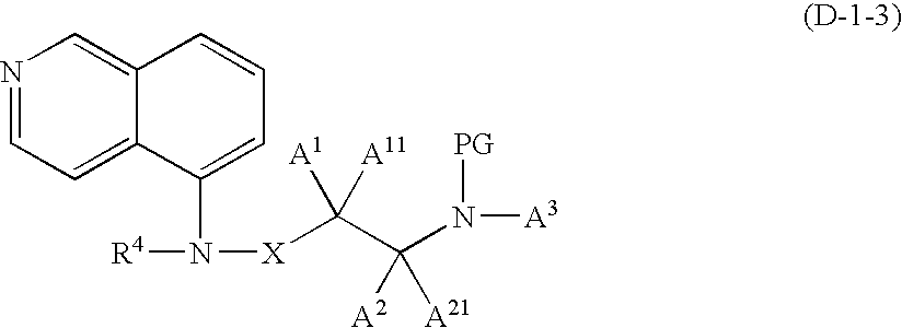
N([X]C(C(N([A3])[PG])([A2])[A21])([A1])[A11])(C1=CC=CC2=CN=CC=C12)[R4]
